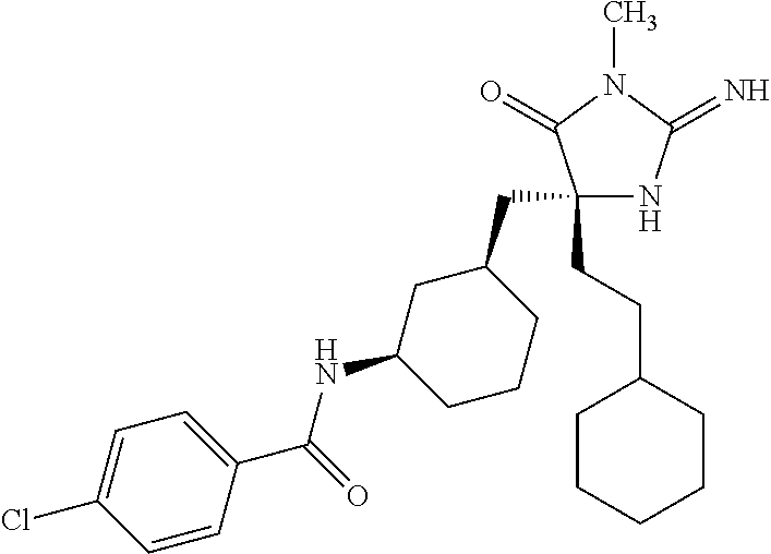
C1(CC2CC(NC(C3=CC=C(Cl)C=C3)=O)CCC2)(CCC2CCCCC2)NC(=N)N(C)C1=O
